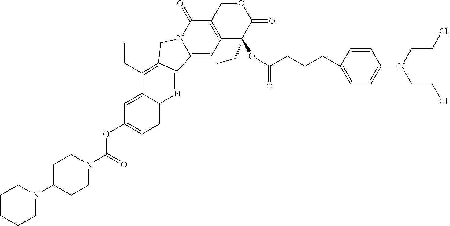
C1C(N2CCCCC2)CCN(C(=O)OC2=CC=C3C(=C2)C(CC)=C2CN4C(=CC5=C(C4=O)COC(=O)C5(OC(=O)CCCC4=CC=C(N(CCCl)CCCl)C=C4)CC)C2=N3)C1
